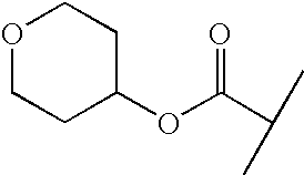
O1CCC(OC(C(C)C)=O)CC1
